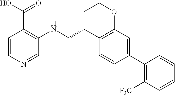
C1=CN=CC(NCC2C3=C(OCC2)C=C(C2=C([F3C])C=CC=C2)C=C3)=C1C(O)=O
